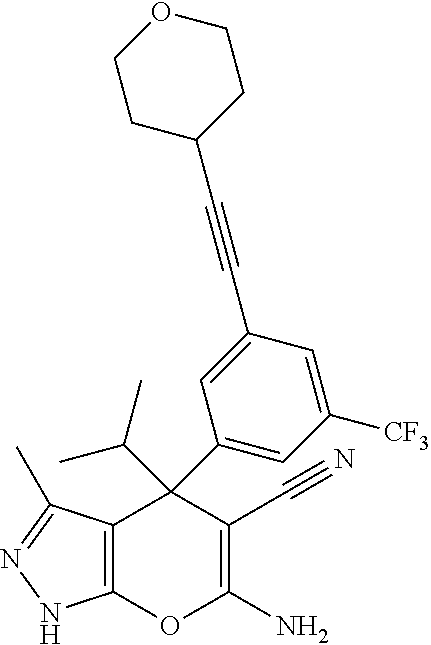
C12=C(C(C)=NN1)C(C1=CC([CF3])=CC(C#CC3CCOCC3)=C1)(C(C)C)C(C#N)=C(N)O2
